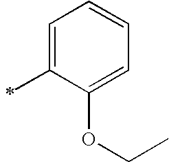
C1=C(C)C(OCC)=CC=C1
